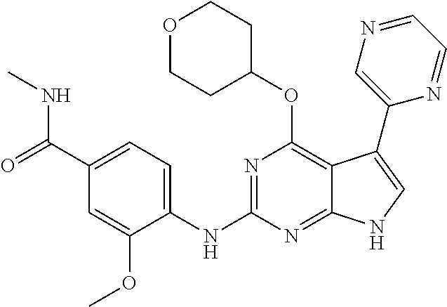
N(C1=NC(OC2CCOCC2)=C2C(=N1)NC=C2C1=CN=CC=N1)C1=CC=C(C(=O)NC)C=C1OC
